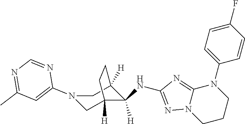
N1(C2=CC(C)=NC=N2)CC2([H])C(NC3=NN4C(=N3)N(C3=CC=C(F)C=C3)CCC4)([H])C([H])(C1)CC2
